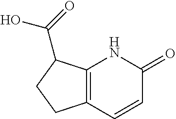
C12=C(C=CC(=O)N1)CCC2C(=O)O
